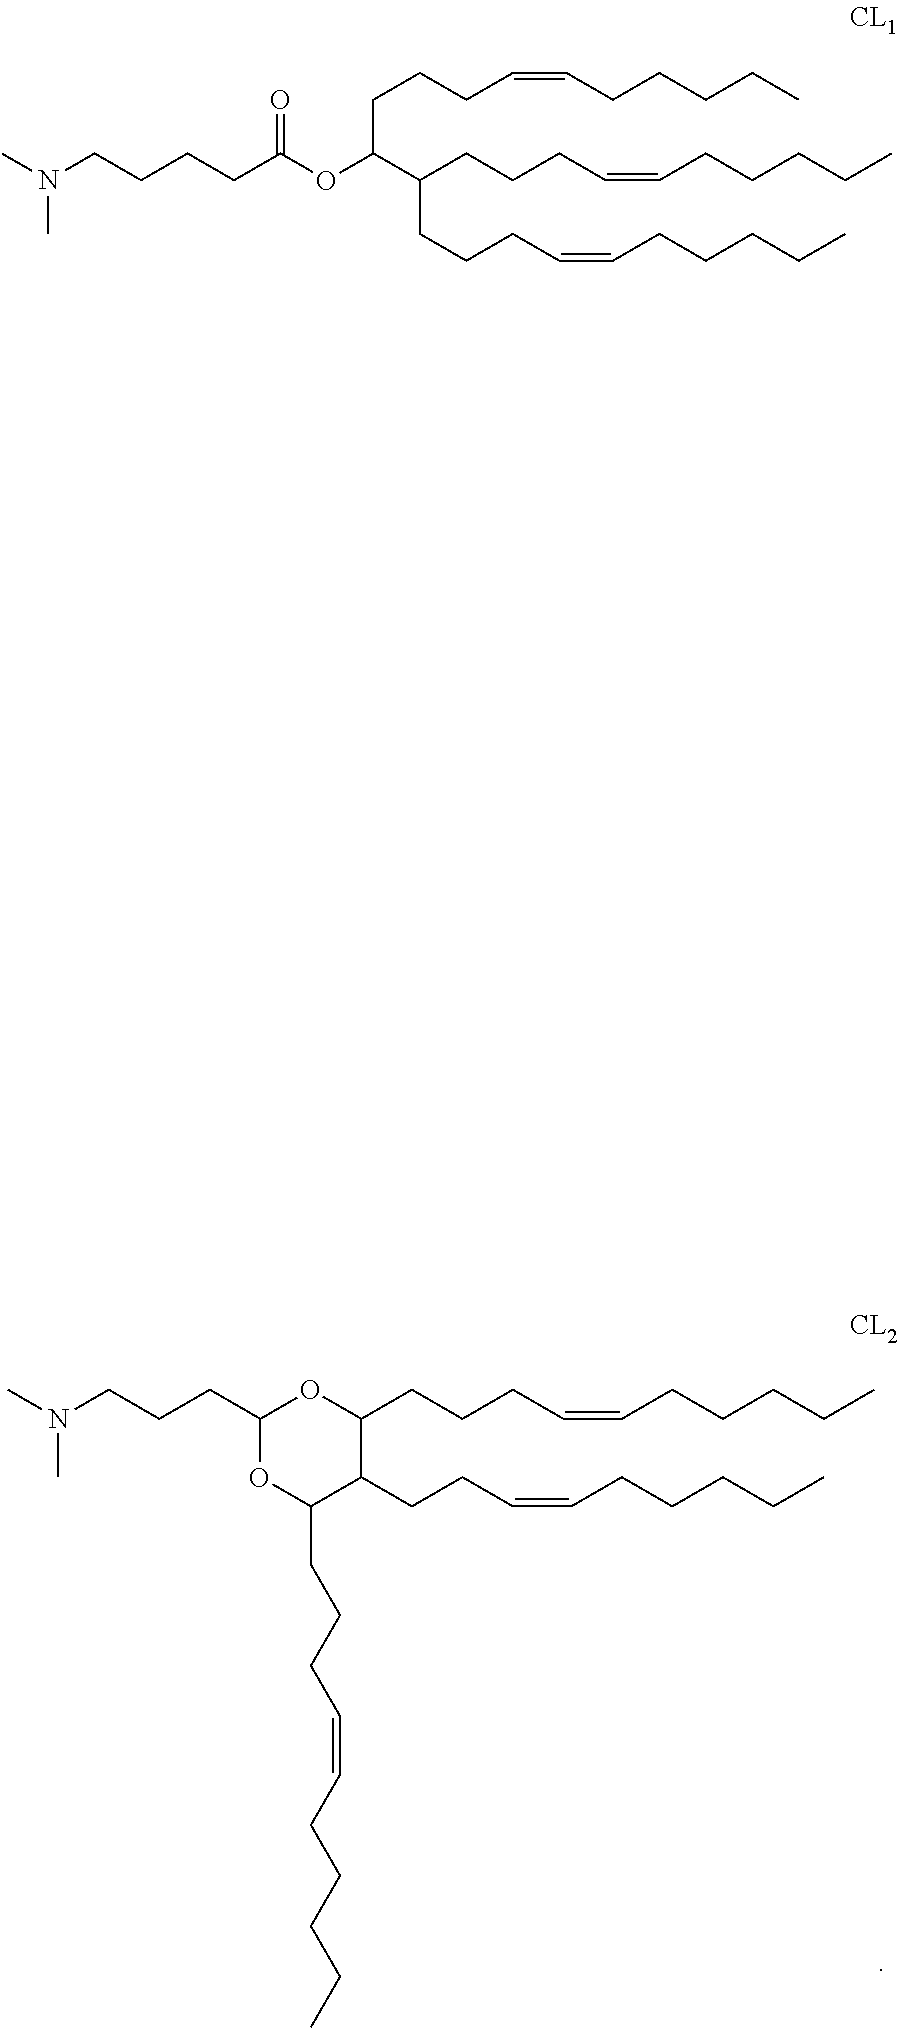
CN(C)CCCC1OC(CCCC=CCCCCC)C(CCC=CCCCCC)C(CCCC=CCCCCC)O1.CN(CCCCC(OC(C(CCCC=CCCCCC)CCCC=CCCCCC)CCCC=CCCCCC)=O)C
